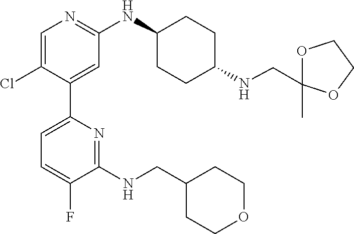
C1(C2=CC=C(F)C(NCC3CCOCC3)=N2)=CC(NC2CCC(NCC3(C)OCCO3)CC2)=NC=C1Cl
